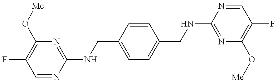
C1=NC(NCC2=CC=C(CNC3=NC(O[Me])=C(F)C=N3)C=C2)=NC(O[Me])=C1F
